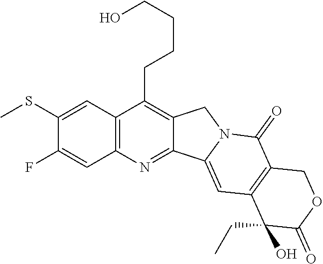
C1(SC)=CC2=C(C=C1F)N=C1C(=C2CCCCO)CN2C1=CC1=C(C2=O)COC(=O)C1(CC)O
